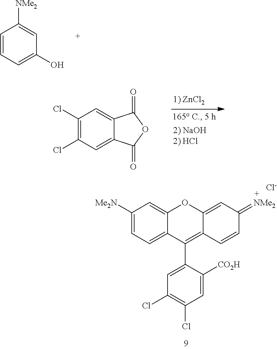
C1=CC=C(O)C=C1[NMe2].C1(Cl)=C(Cl)C=C2C(=C1)C(=O)OC2=O.C1([Me2N])=CC=C2C(=C1)OC1=CC(=[NMe2])C=CC1=C2C1=CC(Cl)=C(Cl)C=C1[CO2H].[Cl-]
